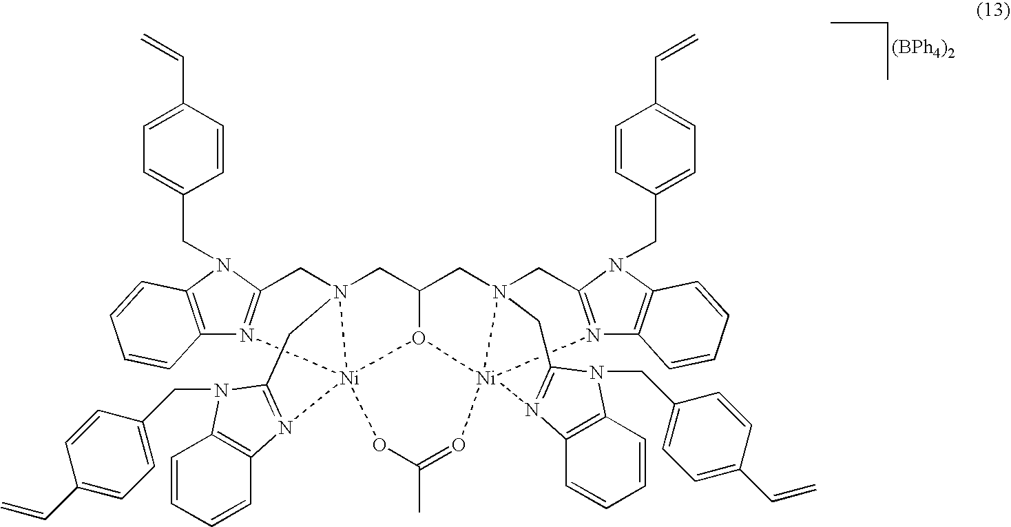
C12=C(N(CC3=CC=C(C=C)C=C3)C3=N1[Ni]145N(C3)(CC3CN67CC8=N(C9=C(N8CC8=CC=C(C=C)C=C8)C=CC=C9)[Ni]6(O31)(N1=C(N(CC3=CC=C(C=C)C=C3)C3=C1C=CC=C3)C7)O=C(C)O4)CC1=N5C3=C(C=CC=C3)N1CC1=CC=C(C=C)C=C1)C=CC=C2.[(BPh4)2]
